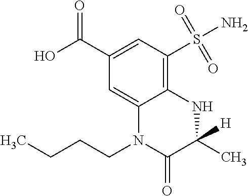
C12=C(S(N)(=O)=O)C=C(C(O)=O)C=C1N(CCCC)C(=O)C(C)([H])N2
